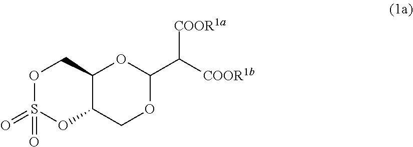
O1S(=O)(=O)OC2C(C1)OC(C([COOR1b])[COOR1a])OC2
